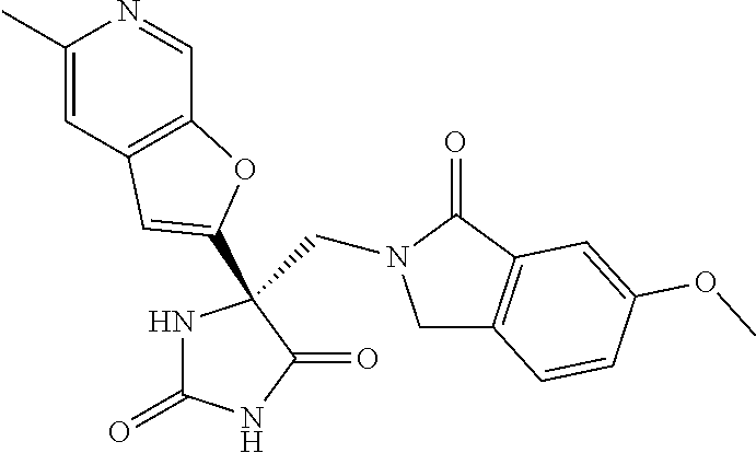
C1C2=C(C(=O)N1CC1(C3=CC4=C(C=NC(C)=C4)O3)NC(=O)NC1=O)C=C(OC)C=C2
